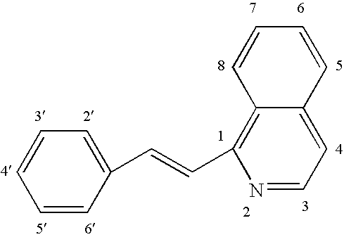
C1=CC=CC(C=CC2=C3C(=CC=N2)C=CC=C3)=C1
